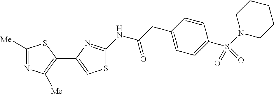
C1([Me])=NC([Me])=C(C2=CSC(NC(CC3=CC=C(S(N4CCCCC4)(=O)=O)C=C3)=O)=N2)S1
